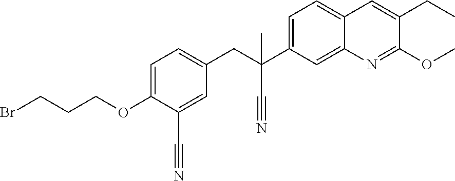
C1=C(C(CC2=CC=C(OCCCBr)C(C#N)=C2)(C#N)C)C=C2C(=C1)C=C(CC)C(OC)=N2
